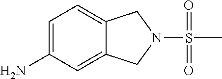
C1=C(N)C=C2C(=C1)CN(S(C)(=O)=O)C2
